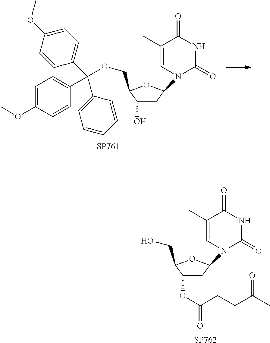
C1C(O)C(COC(C2=CC=C(OC)C=C2)(C2=CC=C(OC)C=C2)C2=CC=CC=C2)OC1N1C=C(C)C(=O)NC1=O.[SP761].C1C(OC(CCC(C)=O)=O)C(CO)OC1N1C=C(C)C(=O)NC1=O.[SP762]
